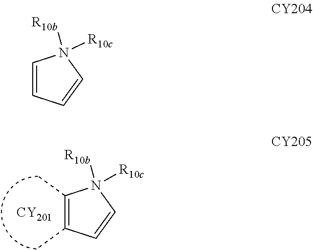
C1(C)=C(C)C=CN1([R10b])[R10c].[CY201].C1=CC=CN1([R10b])[R10c]
